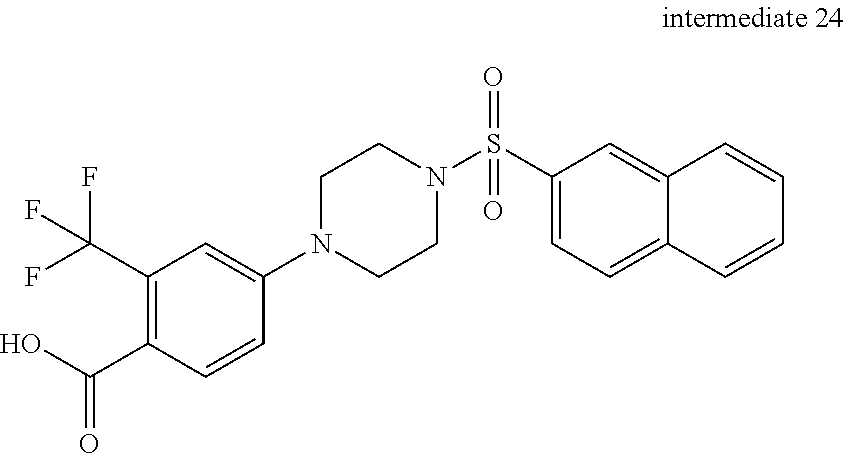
C1(S(N2CCN(C3=CC(C(F)(F)F)=C(C(O)=O)C=C3)CC2)(=O)=O)=CC=C2C(=C1)C=CC=C2
